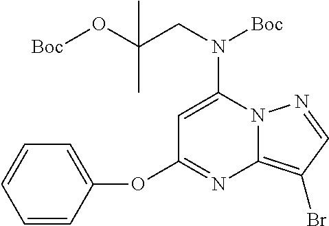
C1=C(N(CC(O[Boc])(C)C)[Boc])N2C(=C(Br)C=N2)N=C1OC1=CC=CC=C1
